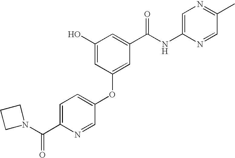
C1(O)=CC(OC2=CC=C(C(=O)N3CCC3)N=C2)=CC(C(NC2=CN=C(C)C=N2)=O)=C1
